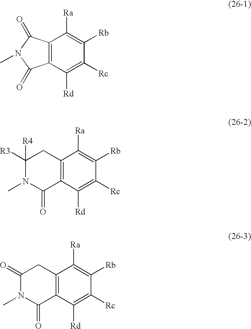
C12=C(C([Rd])=C([Rc])C([Rb])=C1[Ra])C(=O)N(C)C2=O.C12=C(C([Rd])=C([Rc])C([Rb])=C1[Ra])C(=O)N(C)C([R3])([R4])C2.C12=C(C([Rd])=C([Rc])C([Rb])=C1[Ra])C(=O)N(C)C(=O)C2
